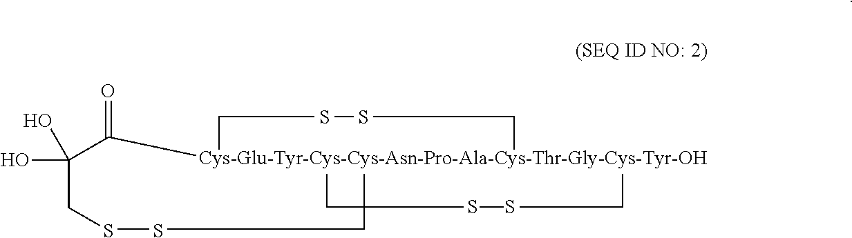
C([Cys-Glu-Tyr-Cys-Cys-Asn-Pro-Ala-Cys-Thr-Gly-Cys-Tyr-OH])(=O)C(O)(CS)O.S.S.S.S.S
